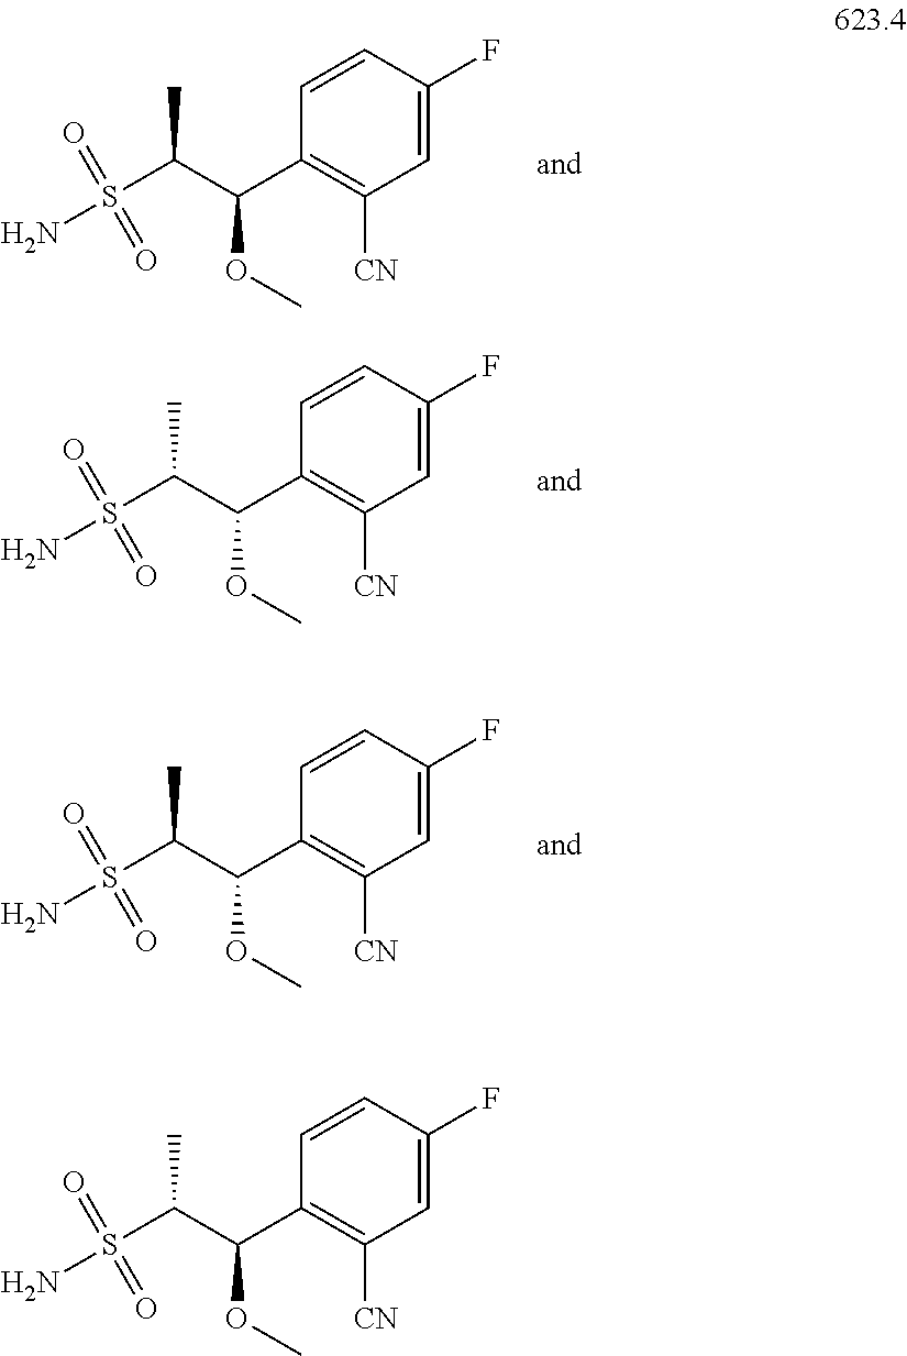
S(C(C(OC)C1=C([CN])C=C(F)C=C1)C)(N)(=O)=O.S(C(C(OC)C1=C([CN])C=C(F)C=C1)C)(N)(=O)=O.S(C(C(OC)C1=C([CN])C=C(F)C=C1)C)(N)(=O)=O.S(C(C(OC)C1=C([CN])C=C(F)C=C1)C)(N)(=O)=O
